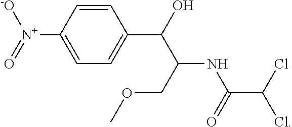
C1=CC([N+]([-O])=O)=CC=C1C(C(NC(=O)C(Cl)Cl)COC)O
